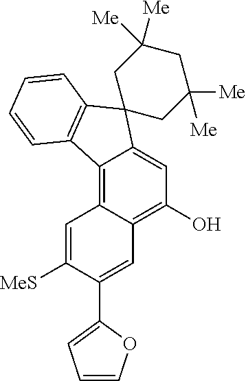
C12=C3C(=C(O)C=C1C1(C4=C2C=CC=C4)CC([Me])([Me])CC([Me])([Me])C1)C=C(C1=CC=CO1)C([MeS])=C3
